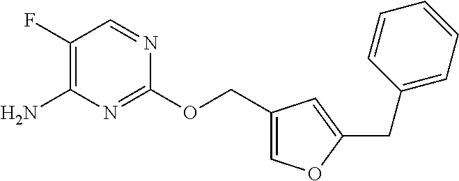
C1(F)=C(N)N=C(OCC2=COC(CC3=CC=CC=C3)=C2)N=C1
